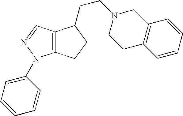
C12=C(N(C3=CC=CC=C3)N=C1)CCC2CCN1CCC2=C(C1)C=CC=C2
